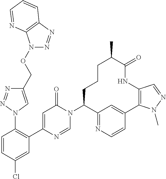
C1=CC(Cl)=CC(C2=CC(=O)N(C3C4=NC=CC(=C4)C4=C(NC(=O)C(C)CCC3)C=NN4C)C=N2)=C1N1C=C(CON2N=NC3=C2N=CC=C3)N=N1
